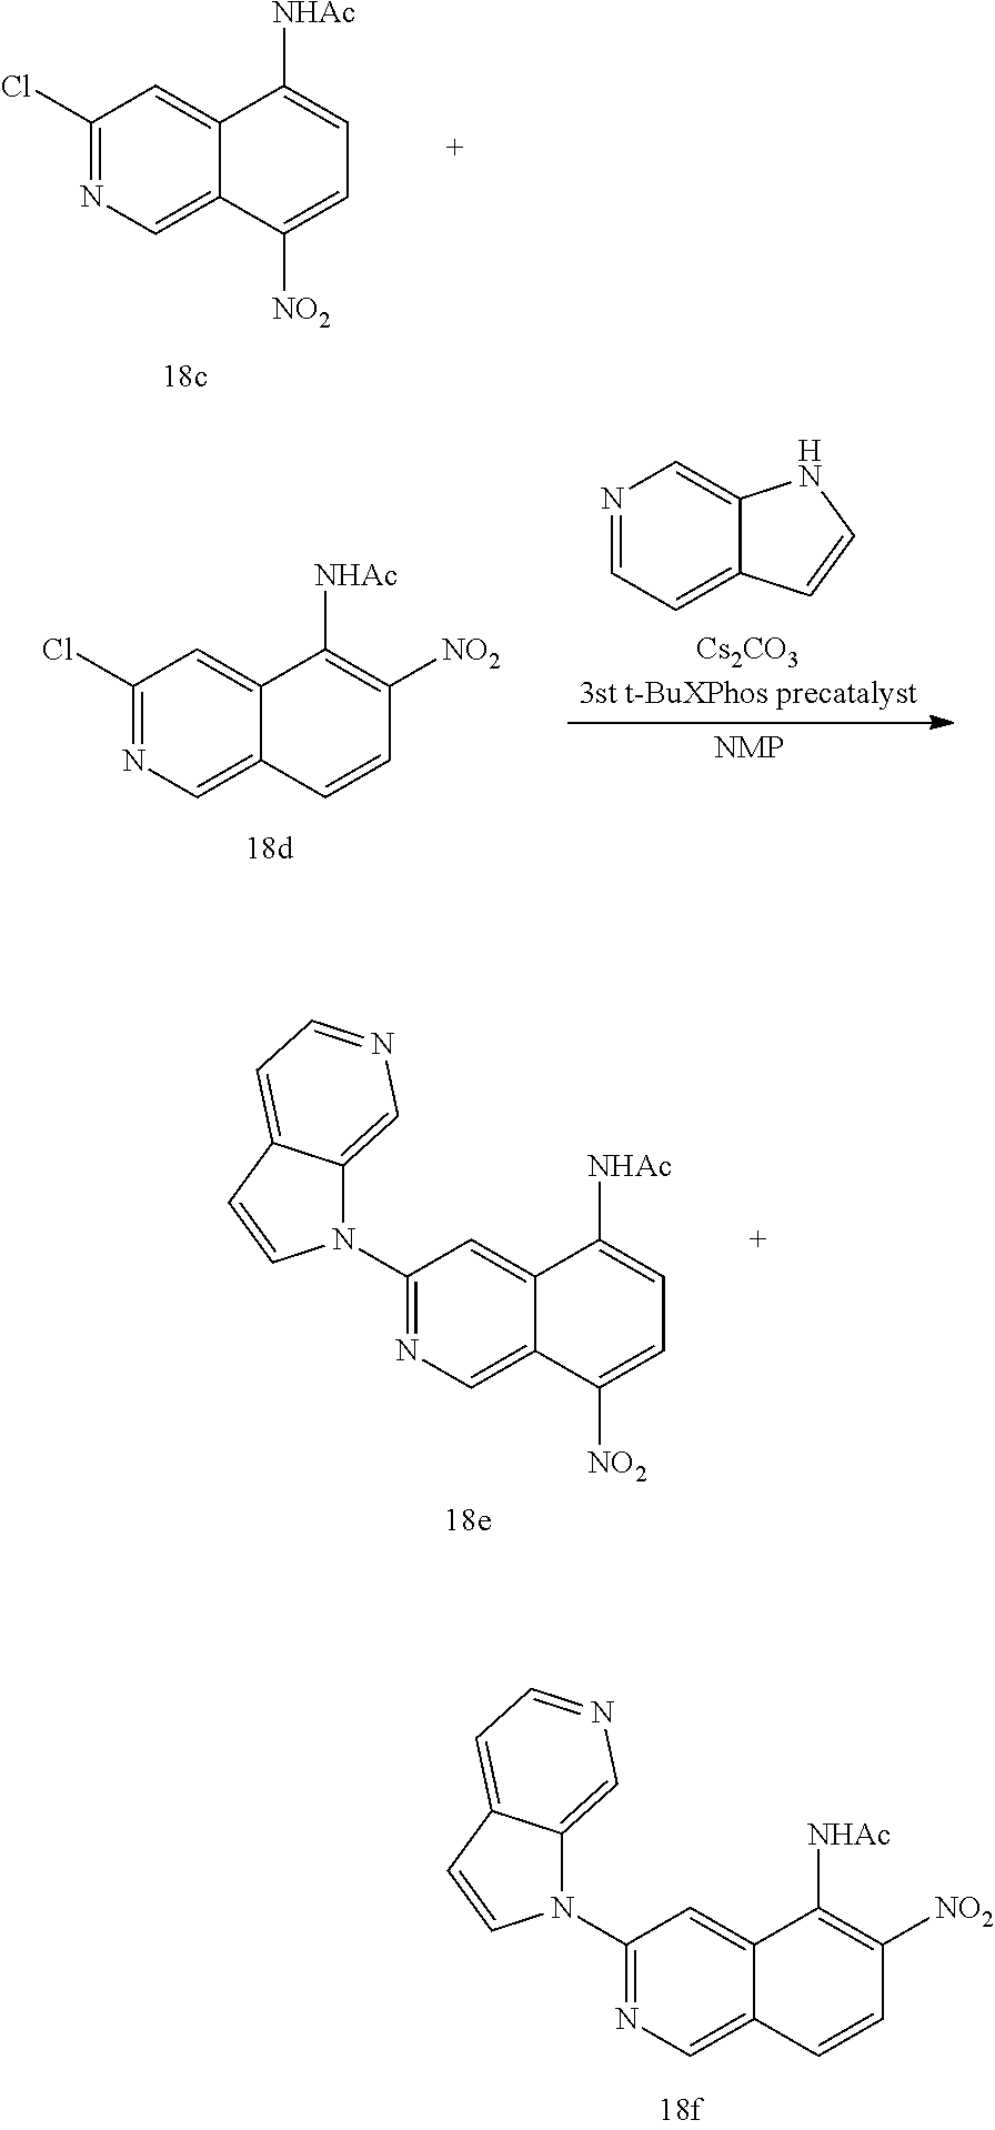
C1(Cl)=NC=C2C(=C1)C([NHAc])=CC=C2[NO2].C1(Cl)=NC=C2C(=C1)C([NHAc])=C([NO2])C=C2.N1=CC=C2C(=C1)NC=C2.C1(N2C3=CN=CC=C3C=C2)=NC=C2C(=C1)C([NHAc])=CC=C2[NO2].C1(N2C3=CN=CC=C3C=C2)=NC=C2C(=C1)C([NHAc])=C([NO2])C=C2
